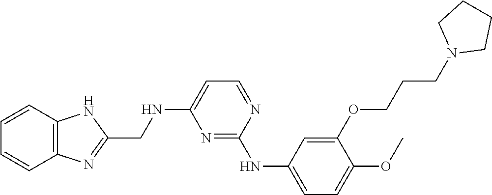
C12=C(C=CC=C1)NC(CNC1=CC=NC(NC3=CC=C(OC)C(OCCCN4CCCC4)=C3)=N1)=N2
